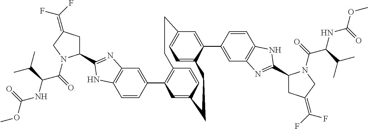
C1=CC(C2=C3C=CC(=C2)CCC2=CC=C(C=C2C2=CC4=C(C=C2)NC(C2CC(=C(F)F)CN2C(C(NC(OC)=O)C(C)C)=O)=N4)CC3)=CC2=C1NC(C1CC(=C(F)F)CN1C(C(NC(OC)=O)C(C)C)=O)=N2
